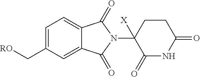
C1(C[RO])=CC=C2C(=C1)C(=O)N(C1([X])C(=O)NC(=O)CC1)C2=O
